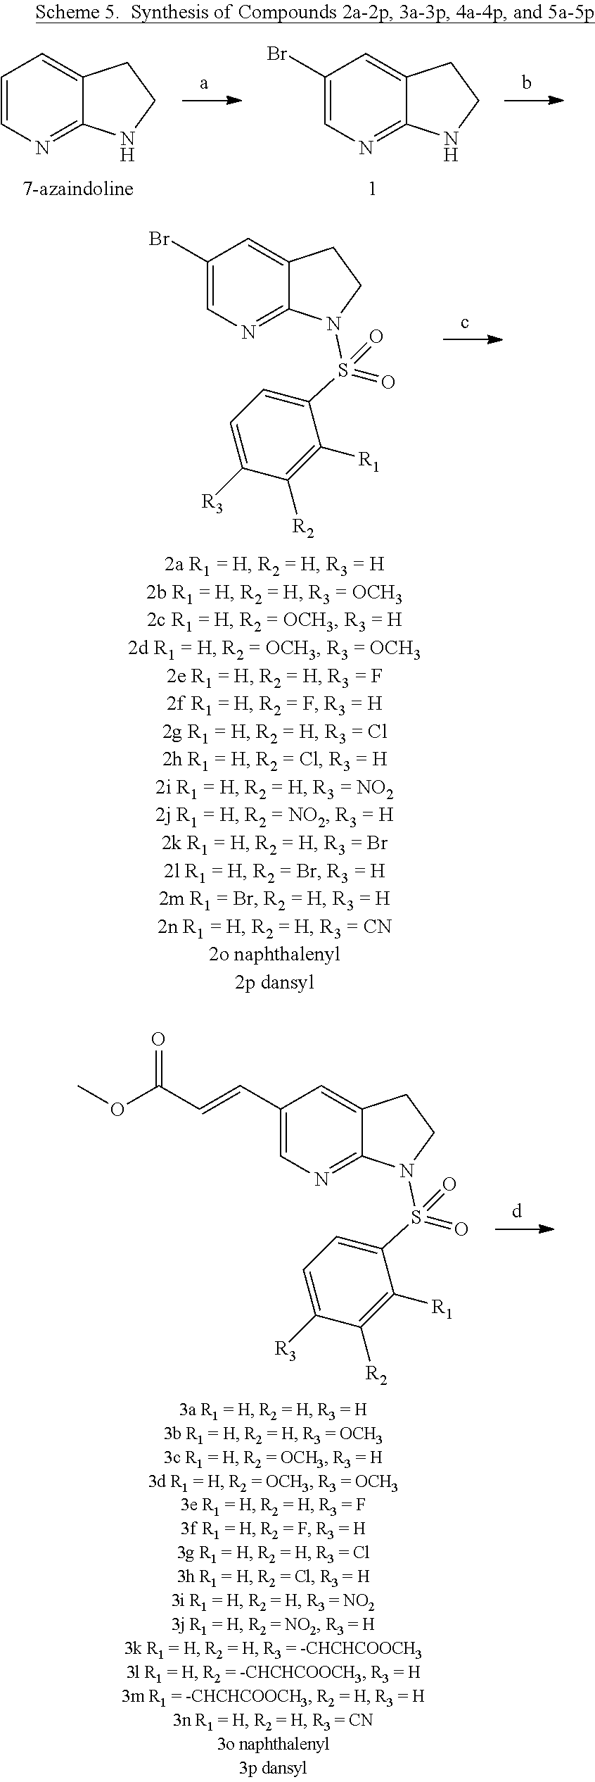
C12=CC=CN=C1NCC2.C12=CC(Br)=CN=C1NCC2.C12=CC(Br)=CN=C1N(S(C1=CC=C([R3])C([R2])=C1[R1])(=O)=O)CC2.C12=CC(C=CC(OC)=O)=CN=C1N(S(C1=CC=C([R3])C([R2])=C1[R1])(=O)=O)CC2
